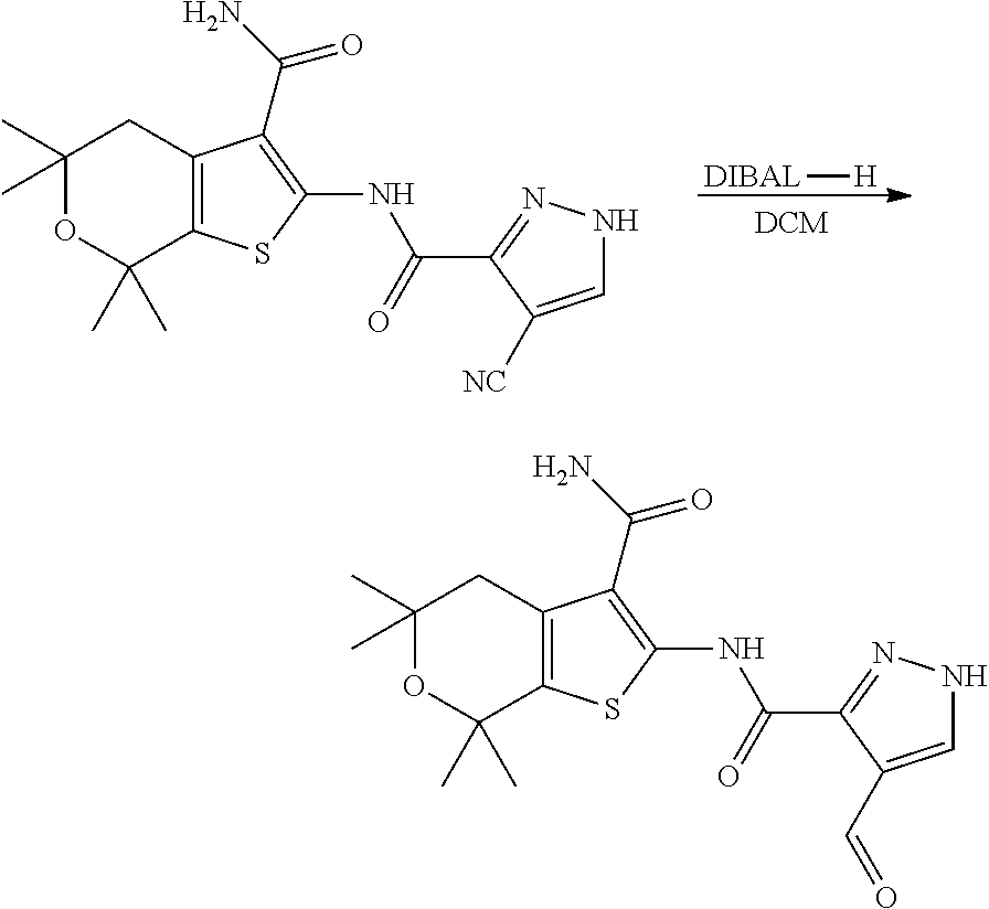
[DIBAL][H].C1(C)(C)OC(C)(C)C2=C(C1)C(C(N)=O)=C(NC(C1=NNC=C1[NC])=O)S2.C1(C)(C)OC(C)(C)C2=C(C1)C(C(N)=O)=C(NC(C1=NNC=C1C=O)=O)S2
